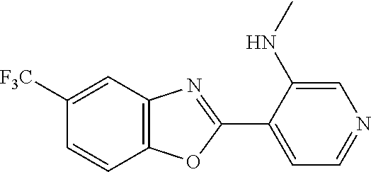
C1([F3C])=CC2=C(C=C1)OC(C1=CC=NC=C1NC)=N2
